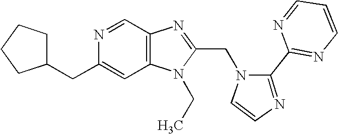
C12=C(N=C(CN3C=CN=C3C3=NC=CC=N3)N1CC)C=NC(CC1CCCC1)=C2
